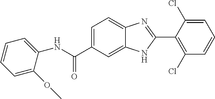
N(C(C1=CC=C2C(=C1)NC(C1=C(Cl)C=CC=C1Cl)=N2)=O)C1=CC=CC=C1OC
